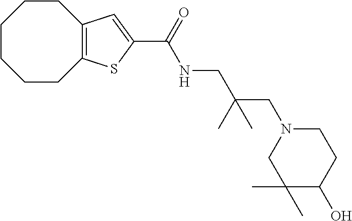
C1CCCC2=C(CC1)C=C(C(=O)NCC(CN1CC(C)(C)C(O)CC1)(C)C)S2
